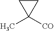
CC1([CO])CC1
